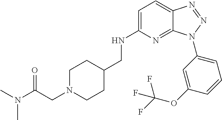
C1=C(NCC2CCN(CC(N(C)C)=O)CC2)N=C2C(=C1)N=NN2C1=CC=CC(OC(F)(F)F)=C1
